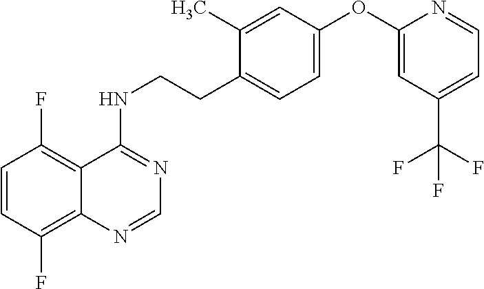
C1=CC(F)=C2C(=C1F)C(NCCC1=CC=C(OC3=CC(C(F)(F)F)=CC=N3)C=C1C)=NC=N2
